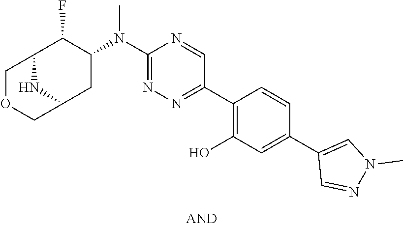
C12C(F)C(N(C3=NN=C(C4=C(O)C=C(C5=CN(C)N=C5)C=C4)C=N3)C)CC(N1)COC2
